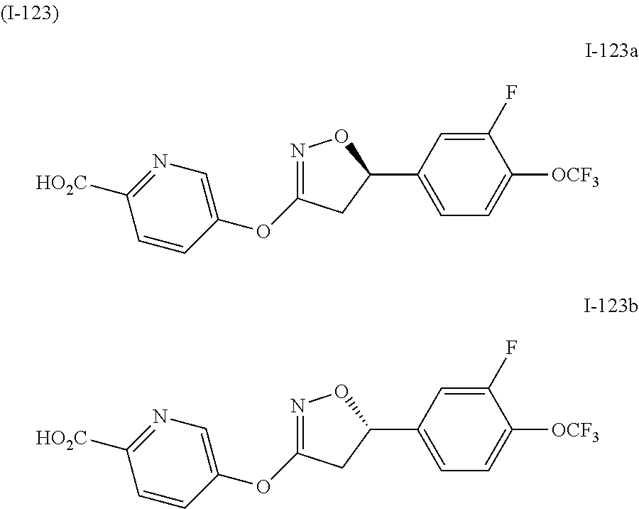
N1=C(OC2=CN=C([HO2C])C=C2)CC(C2=CC=C([OCF3])C(F)=C2)O1.N1=C(OC2=CN=C([HO2C])C=C2)CC(C2=CC=C([OCF3])C(F)=C2)O1
